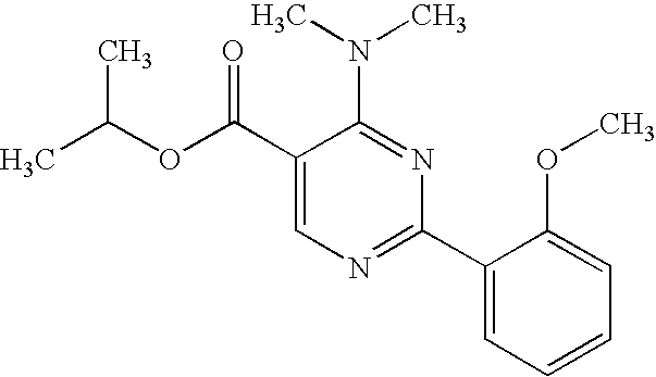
C1(C(OC(C)C)=O)=CN=C(C2=CC=CC=C2OC)N=C1N(C)C
